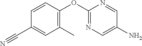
C1=CC(C#N)=CC(C)=C1OC1=NC=C(N)C=N1
